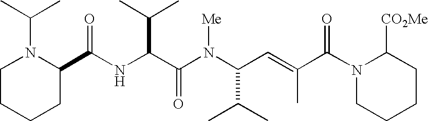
N(C(C(N(C(C(C)C)C=C(C)C(N1CCCCC1[CO2Me])=O)[Me])=O)C(C)C)C(C1N(C(C)C)CCCC1)=O
